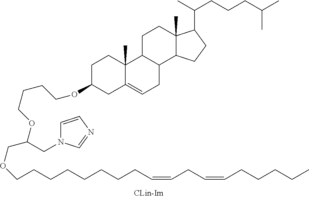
C1C(OCCCCOC(COCCCCCCCCC=CCC=CCCCCC)CN2C=CN=C2)CC2=CCC3C(C2(C)C1)CCC1(C)C3CCC1C(C)CCCC(C)C
